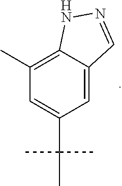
C1(C)=C2C(=CC(C(C)(C)C)=C1)C=NN2
